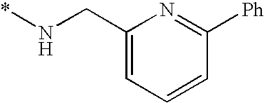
C1(CN*)=CC=CC([Ph])=N1
